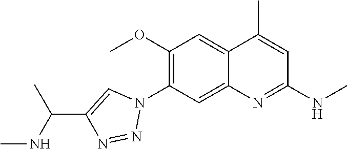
C12=CC(N3C=C(C(NC)C)N=N3)=C(OC)C=C1C(C)=CC(NC)=N2
